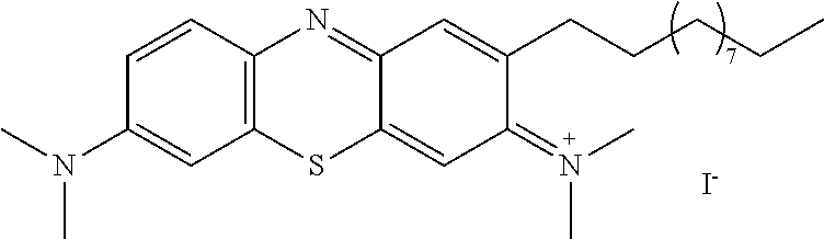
C1(N(C)C)=CC2=C(C=C1)N=C1C(=CC(=N(C)C)C(CCCCC)=C1)S2.[I-]
